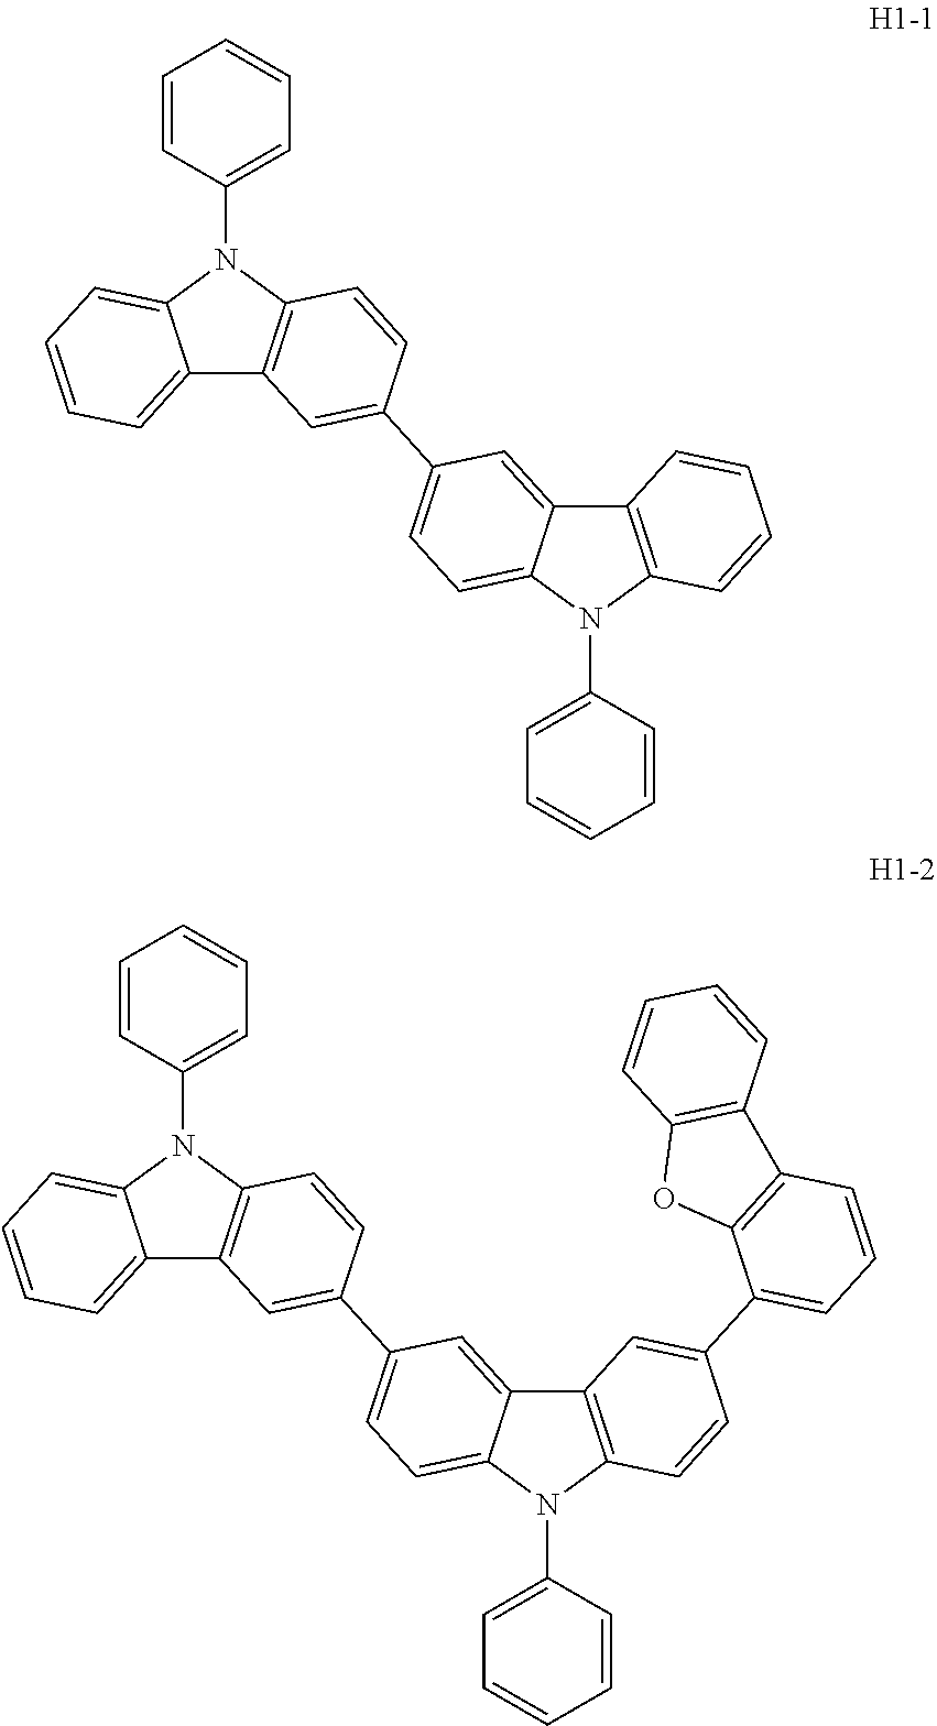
C12=CC=CC=C1N(C1=CC=CC=C1)C1=C2C=C(C2=CC=C3C(=C2)C2=C(N3C3=CC=CC=C3)C=CC=C2)C=C1.C12=CC=CC=C1N(C1=CC=CC=C1)C1=C2C=C(C2=CC=C3C(=C2)C2=C(N3C3=CC=CC=C3)C=CC(C3=CC=CC4=C3OC3=C4C=CC=C3)=C2)C=C1
